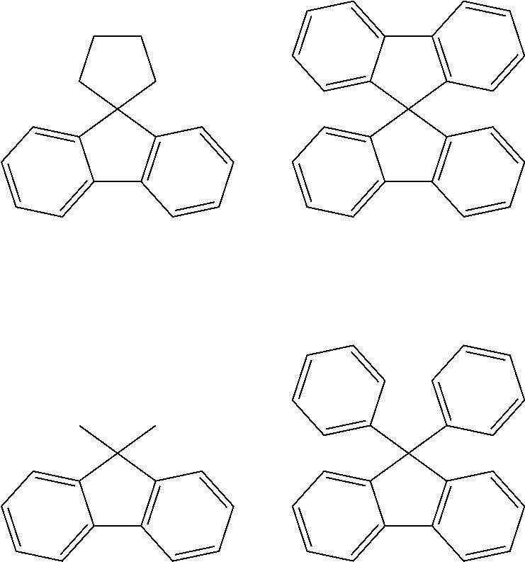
C1CCC2(C1)C1=CC=CC=C1C1=C2C=CC=C1.C12=CC=CC=C1C1(C3=C2C=CC=C3)C2=CC=CC=C2C2=C1C=CC=C2.CC1(C)C2=CC=CC=C2C2=C1C=CC=C2.C1=CC=CC=C1C1(C2=CC=CC=C2)C2=CC=CC=C2C2=C1C=CC=C2
